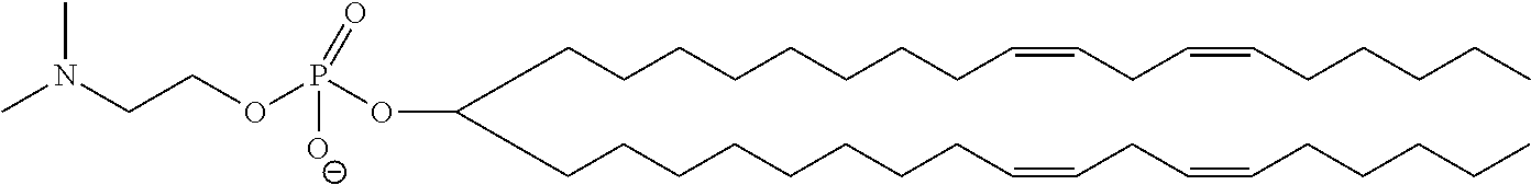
C(CCCCCCCC=CCC=CCCCCC)C(CCCCCCCCC=CCC=CCCCCC)OP(OCCN(C)C)(=O)[O-]
